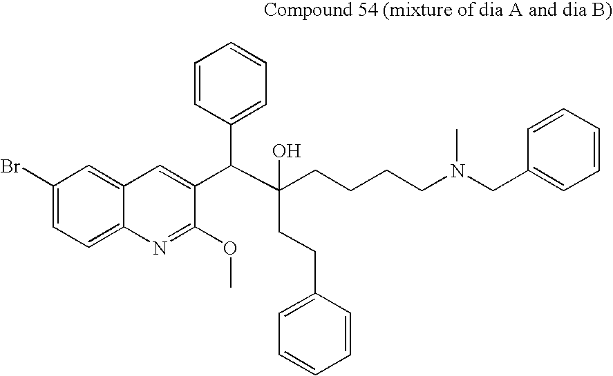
BrC1=CC=C2C(=C1)C=C(C(C(CCCCN(CC1=CC=CC=C1)C)(CCC1=CC=CC=C1)O)C1=CC=CC=C1)C(OC)=N2
